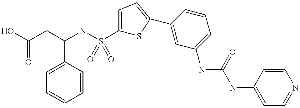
C1(NC(NC2=CC=NC=C2)=O)=CC=CC(C2=CC=C(S(NC(CC(O)=O)C3=CC=CC=C3)(=O)=O)S2)=C1
